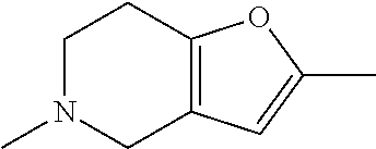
C1N(C)CC2=C(C1)OC(C)=C2
